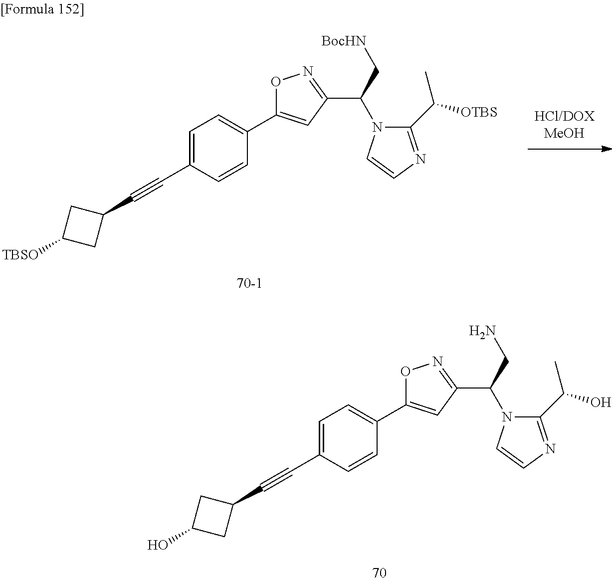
C1(C#CC2CC(O)C2)=CC=C(C2=CC(C(N3C(C(O)C)=NC=C3)CN)=NO2)C=C1.C1(C#CC2CC([TBSO])C2)=CC=C(C2=CC(C(N3C(C([OTBS])C)=NC=C3)C[BocHN])=NO2)C=C1
